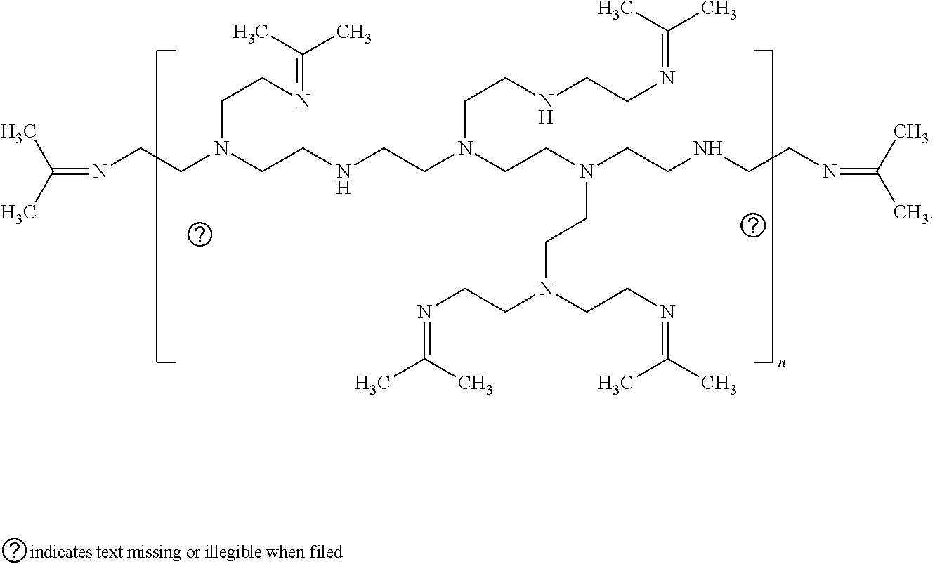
N(CCN(CCNCCN(CCN(CCNCCN=C(C)C)CCN(CCN=C(C)C)CCN=C(C)C)CCNCCN=C(C)C)CCN=C(C)C)=C(C)C
